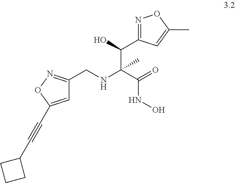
N1=C(C(C(NCC2=NOC(C#CC3CCC3)=C2)(C(=O)NO)C)O)C=C(C)O1
